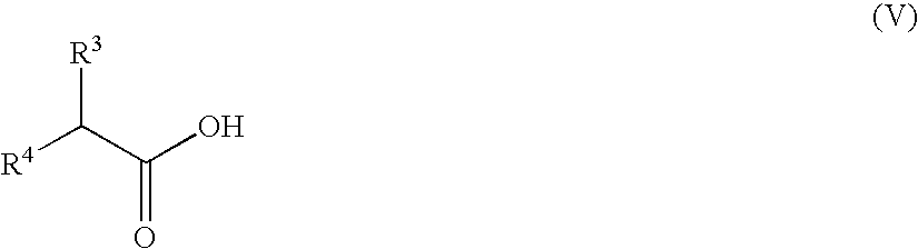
[R3]C(C(O)=O)[R4]
